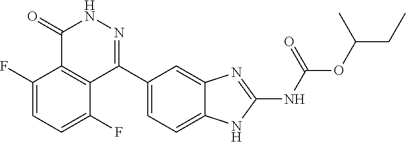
O(C(CC)C)C(=O)NC1=NC2=CC(C3=NNC(=O)C4=C3C(F)=CC=C4F)=CC=C2N1
